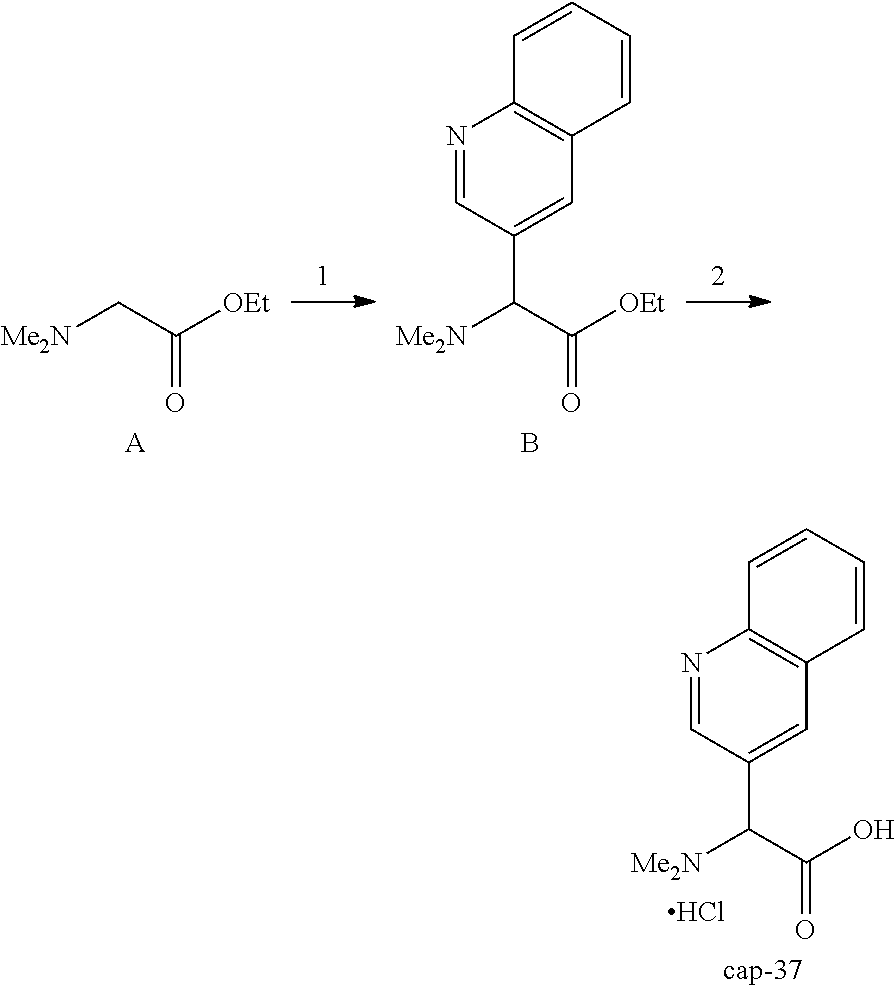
O=C(C[Me2N])[OEt].[A].O=C(C([Me2N])C1=CC2=C(N=C1)C=CC=C2)[OEt].B.O=C(C([Me2N])C1=CC2=C(N=C1)C=CC=C2)O.Cl.[cap-37]
